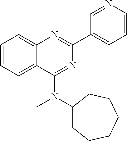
C1=CC=C2C(=C1)N=C(C1=CC=CN=C1)N=C2N(C1CCCCCC1)C
